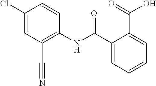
C1(NC(C2=CC=CC=C2C(O)=O)=O)=C(C#N)C=C(Cl)C=C1
